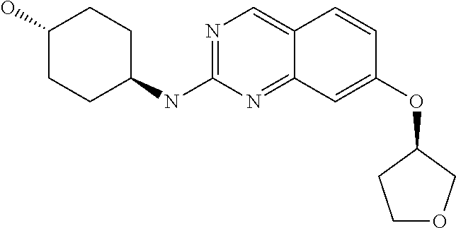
N1=C(NC2CCC(O)CC2)N=C2C(=C1)C=CC(OC1CCOC1)=C2
